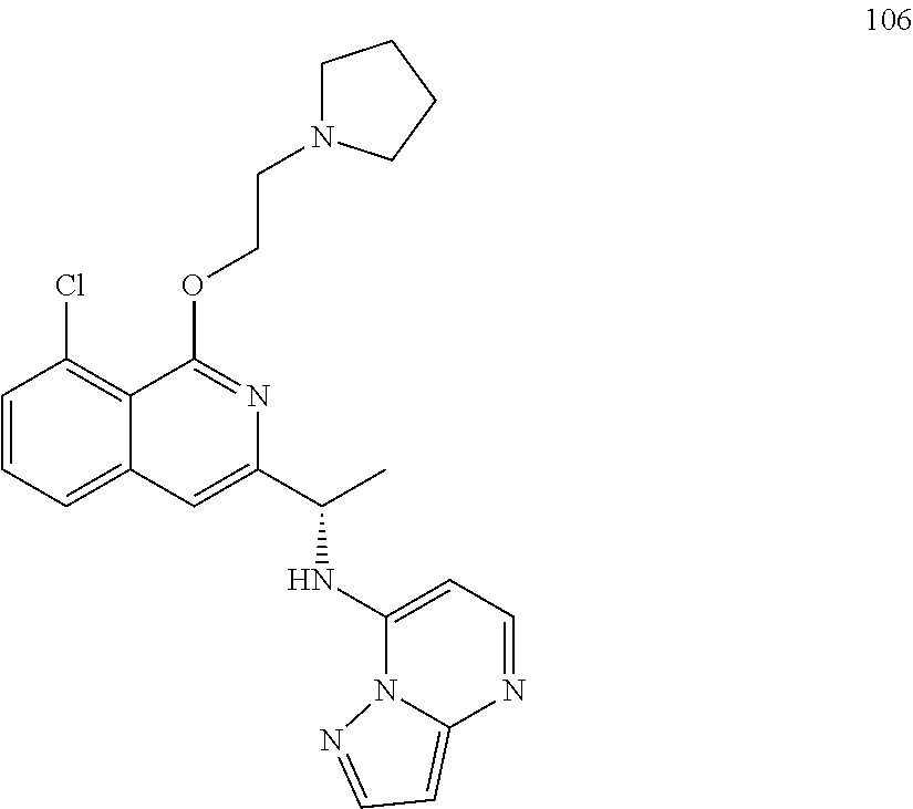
C1=CC=C2C(=C1Cl)C(OCCN1CCCC1)=NC(C(C)NC1=CC=NC3=CC=NN13)=C2
